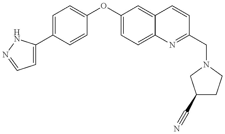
C1=C(C2=CC=C(OC3=CC=C4C(=C3)C=CC(CN3CCC(C#N)C3)=N4)C=C2)NN=C1
